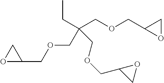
O1C(COCC(CC)(COCC2OC2)COCC2CO2)C1
